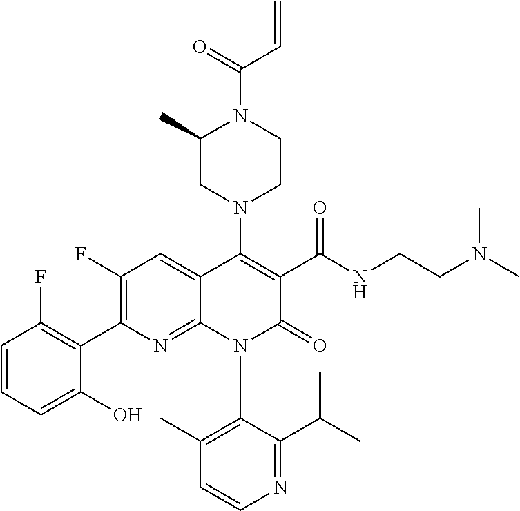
C1(F)=C(C2=C(F)C=CC=C2O)N=C2C(=C1)C(N1CCN(C(=O)C=C)C(C)C1)=C(C(NCCN(C)C)=O)C(=O)N2C1=C(C)C=CN=C1C(C)C
